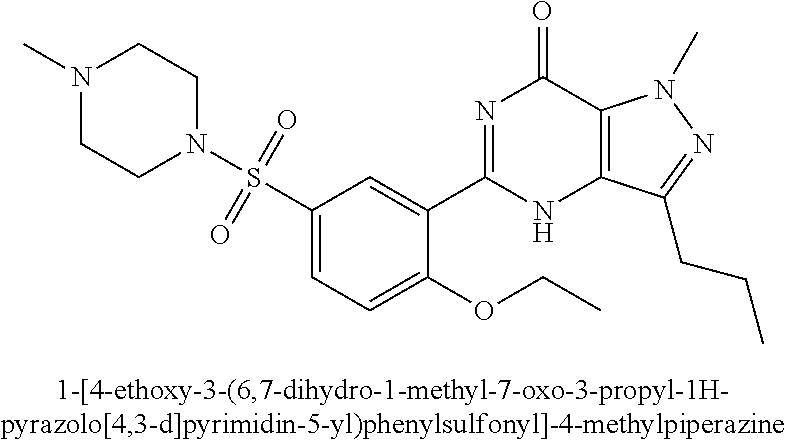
N1(C)CCN(S(C2=CC=C(OCC)C(C3=NC(=O)C4=C(N3)C(CCC)=NN4C)=C2)(=O)=O)CC1
